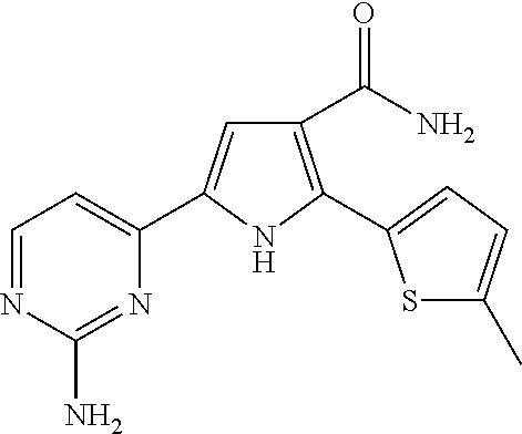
C1(C(=O)N)=C(C2=CC=C(C)S2)NC(C2=CC=NC(N)=N2)=C1
